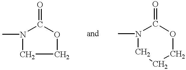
N1(C)CCOC1=O.N1(C)CCCOC1=O
